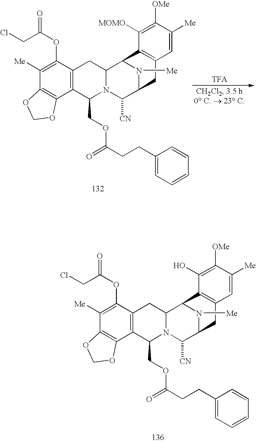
C1([Me])=C(OC(=O)CCl)C2=C(C3=C1OCO3)C(COC(CCC1=CC=CC=C1)=O)N1C(C2)C2N([Me])C(C1[CN])CC1=C2C([MOMO])=C([OMe])C([Me])=C1.C1([Me])=C(OC(=O)CCl)C2=C(C3=C1OCO3)C(COC(CCC1=CC=CC=C1)=O)N1C(C2)C2N([Me])C(C1[CN])CC1=C2C(O)=C([OMe])C([Me])=C1
